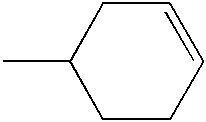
CC1CCC=CC1
